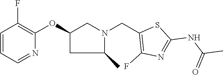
C1=CC=NC(OC2CC(C)N(CC3=C(F)N=C(NC(C)=O)S3)C2)=C1F
